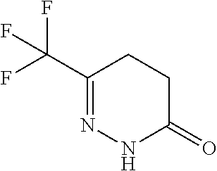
C1(C(F)(F)F)=NNC(=O)CC1
